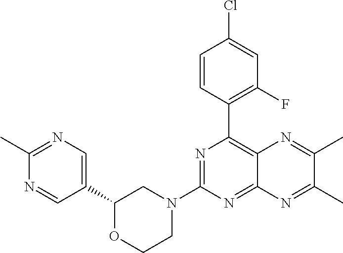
C1(C2=CN=C(C)N=C2)OCCN(C2=NC(C3=C(F)C=C(Cl)C=C3)=C3C(=N2)N=C(C)C(C)=N3)C1
